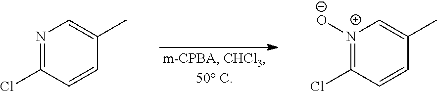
N1=C(Cl)C=CC(C)=C1.[N+]1([O-])=C(Cl)C=CC(C)=C1
